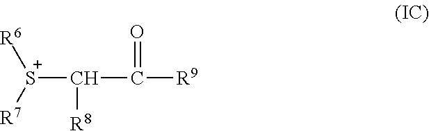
[R6][S+]([R7])C(C([R9])=O)[R8]
